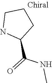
N1C(C(=O)NC)CCC1
